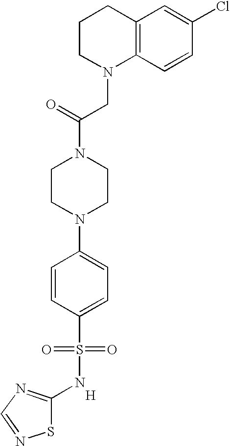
[H].C12=C(C=CC(Cl)=C1)N(CC(N1CCN(C3=CC=C(S(=O)(=O)NC4=NC=NS4)C=C3)CC1)=O)CCC2
